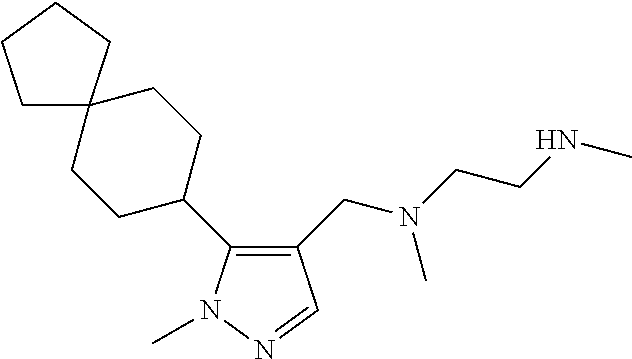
C1(CN(C)CCNC)=C(C2CCC3(CC2)CCCC3)N(C)N=C1
